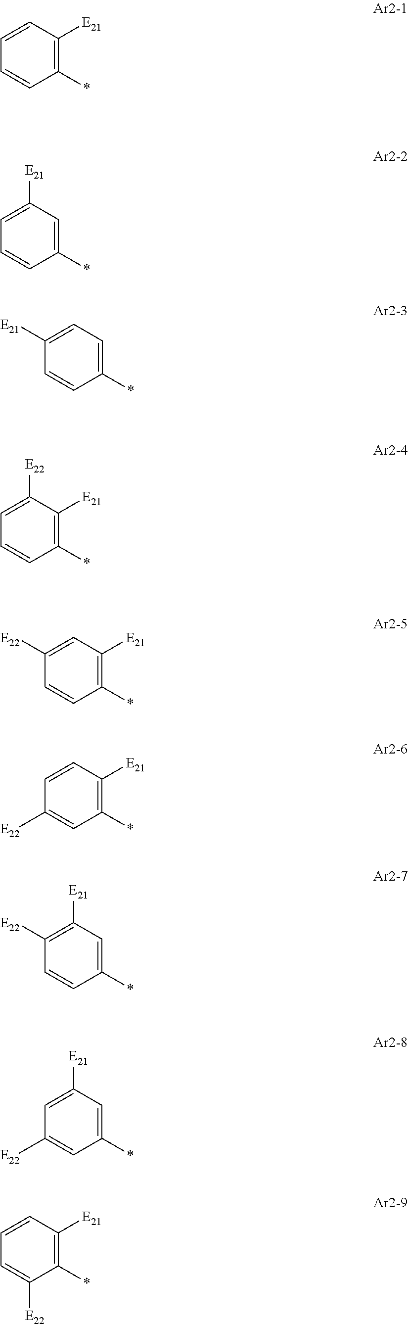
C1=CC([E21])=C(*)C=C1.C1=C([E21])C=C(*)C=C1.C1([E21])=CC=C(*)C=C1.C1=C([E22])C([E21])=C(*)C=C1.C1([E22])=CC([E21])=C(*)C=C1.C1=CC([E21])=C(*)C=C1[E22].C1([E22])=C([E21])C=C(*)C=C1.C1=C([E21])C=C(*)C=C1[E22].C1=CC([E21])=C(*)C([E22])=C1
